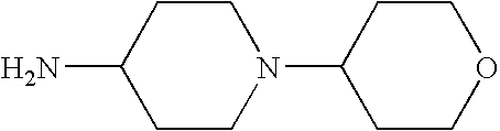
C1COCCC1N1CCC(N)CC1
